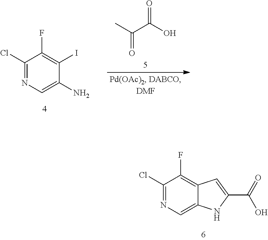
C1(Cl)=NC=C2C(=C1F)C=C(C(=O)O)N2.C1(Cl)=NC=C(N)C(I)=C1F.CC(C(O)=O)=O
